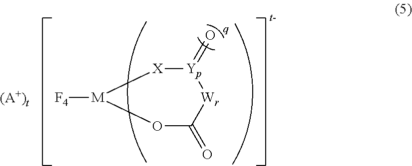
[F4][M]1OC(=O)[Wr][Yp](=O)[X]1.[(A+)t]
